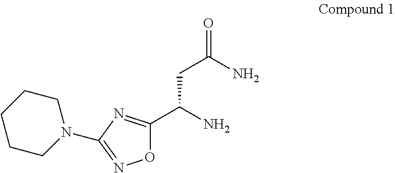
O1C(C(N)CC(=O)N)=NC(N2CCCCC2)=N1
